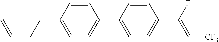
C1=C(CCC=C)C=CC(C2=CC=C(C(F)=C[CF3])C=C2)=C1
